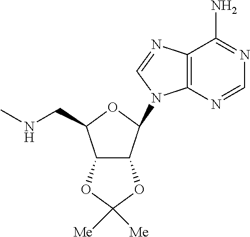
C(C1C2C(C(N3C4=C(C(N)=NC=N4)N=C3)O1)OC([Me])([Me])O2)NC
